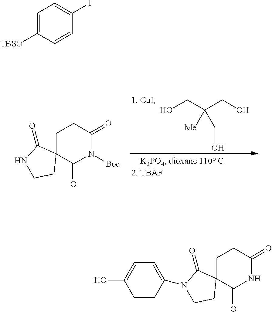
C1C2(C(=O)N([Boc])C(=O)C1)C(=O)NCC2.OCC(CO)([Me])CO.[1. CuI].C1C2(C(=O)NC(=O)C1)C(=O)N(C1=CC=C(O)C=C1)CC2.C1=C([TBSO])C=CC(I)=C1
